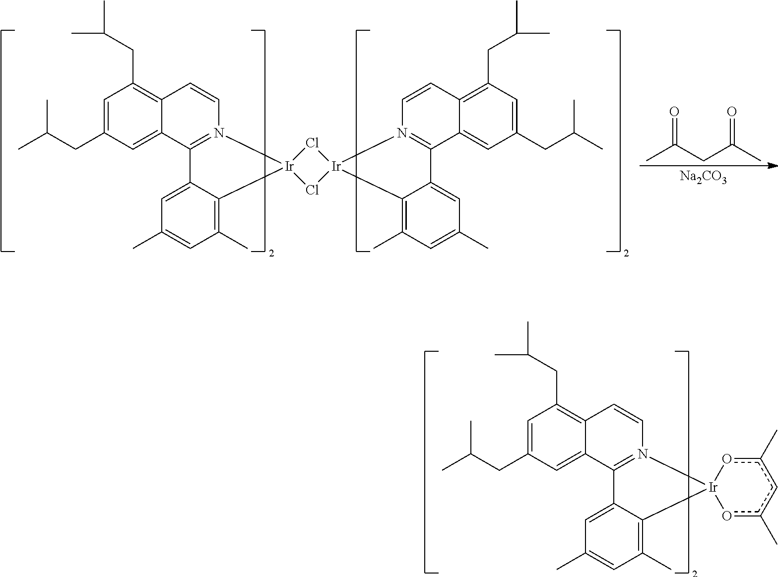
CC(CC(C)=O)=O.[Na2CO3].CC(CC1=CC(CC(C)C)=C2C(=C1)C1=N(C=C2)[Ir]2(C3=C(C)C=C(C)C=C13)Cl[Ir]1(Cl2)N2=C(C3=CC(CC(C)C)=CC(CC(C)C)=C3C=C2)C2=CC(C)=CC(C)=C21)C.CC(CC1=CC(CC(C)C)=C2C(=C1)C1=N(C=C2)[Ir]2(C3=C(C)C=C(C)C=C13)oc(C)cc(C)o2)C
